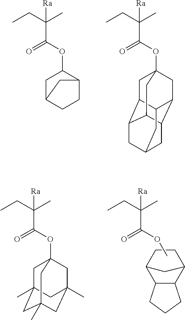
CCC(C)(C(OC)=O)[Ra].C12C(C3CCC1C3)CCC2.CCC(C)(C(OC12CC3(C)CC(C)(CC(C)(C1)C3)C2)=O)[Ra].CCC(C)(C(OC1CC2CCC1C2)=O)[Ra].CCC(C)(C(OC12CC3C4C(C5C(C1)C3CC(C4)C5)C2)=O)[Ra]
